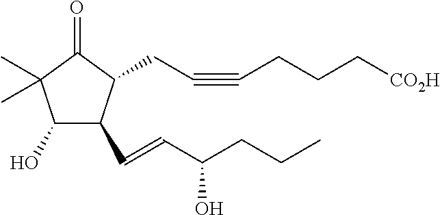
C1(O)C(C=CC(CCC)O)C(CC#CCCC[CO2H])C(=O)C1(C)C
